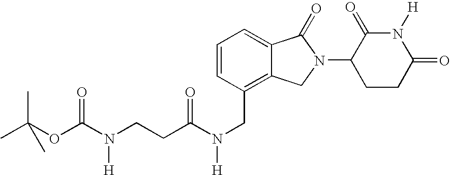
C1=CC(CN(C(=O)CCN(C(OC(C)(C)C)=O)[H])[H])=C2C(=C1)C(=O)N(C1CCC(=O)N([H])C1=O)C2
